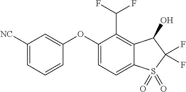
C1([NC])=CC=CC(OC2=CC=C3C(=C2C(F)F)C(O)C(F)(F)S3(=O)=O)=C1
